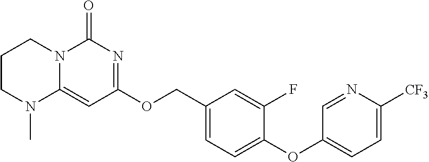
C1CN(C)C2=CC(OCC3=CC=C(OC4=CC=C([CF3])N=C4)C(F)=C3)=NC(=O)N2C1
